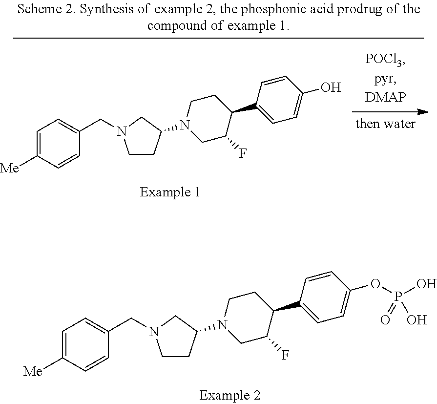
C1CC(N2CC(F)C(C3=CC=C(OP(O)(O)=O)C=C3)CC2)CN1CC1=CC=C([Me])C=C1.C1CC(N2CC(F)C(C3=CC=C(O)C=C3)CC2)CN1CC1=CC=C([Me])C=C1
